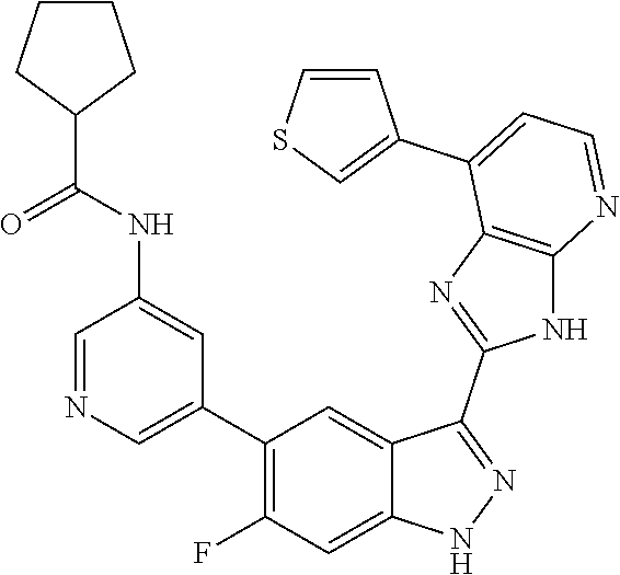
C1=NC=C(C2=C(F)C=C3C(=C2)C(C2=NC4=C(N2)N=CC=C4C2=CSC=C2)=NN3)C=C1NC(=O)C1CCCC1
